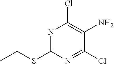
N1=C(SCC)N=C(Cl)C(N)=C1Cl
